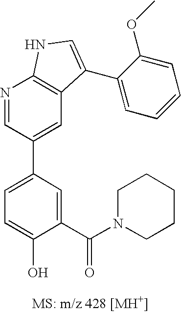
C1=C(C2=CC3=C(N=C2)NC=C3C2=CC=CC=C2OC)C=C(C(N2CCCCC2)=O)C(O)=C1
